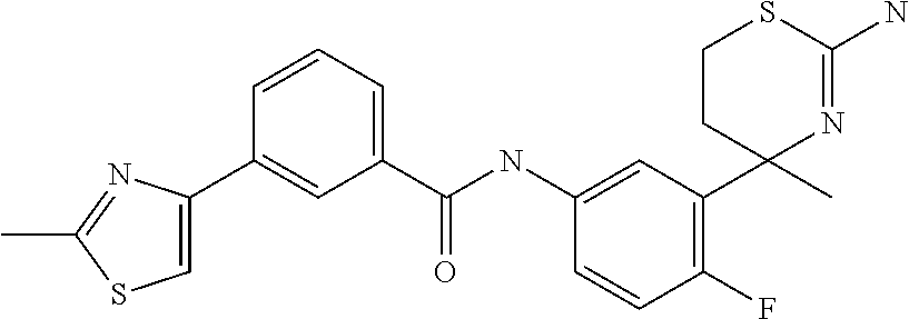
C1(C(NC2=CC(C3(C)N=C(N)SCC3)=C(F)C=C2)=O)=CC=CC(C2=CSC(C)=N2)=C1
